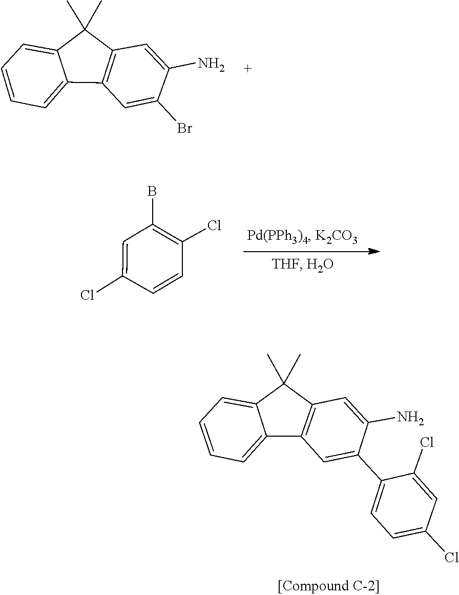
C1=C(N)C(Br)=CC2=C1C(C)(C)C1=CC=CC=C21.C1=CC(Cl)=C(B)C=C1Cl.C1=C(N)C(C2=CC=C(Cl)C=C2Cl)=CC2=C1C(C)(C)C1=CC=CC=C21
